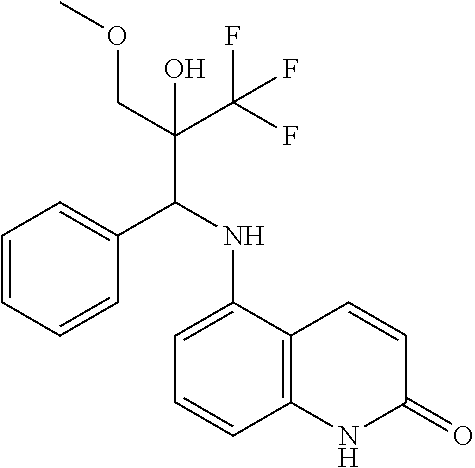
C1=CC=CC=C1C(NC1=CC=CC2=C1C=CC(=O)N2)C(COC)(C(F)(F)F)O
